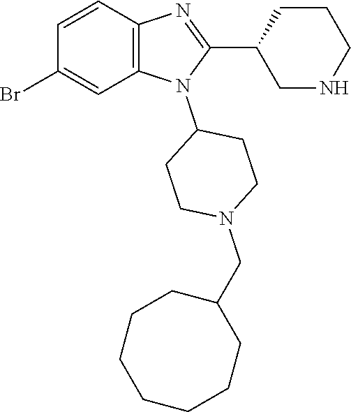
C12=C(C=CC(Br)=C1)N=C(C1CCCNC1)N2C1CCN(CC2CCCCCCC2)CC1
